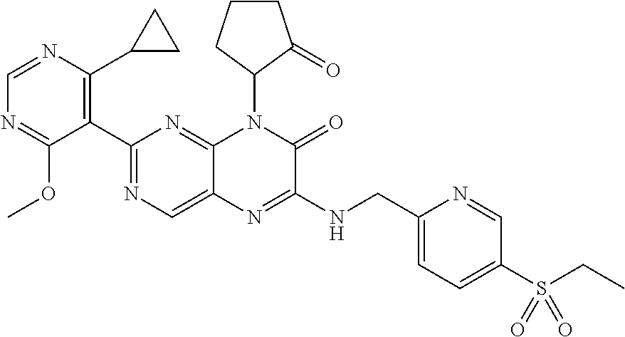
C1=NC(C2CC2)=C(C2=NC=C3C(=N2)N(C2C(=O)CCC2)C(=O)C(NCC2=CC=C(S(CC)(=O)=O)C=N2)=N3)C(OC)=N1
